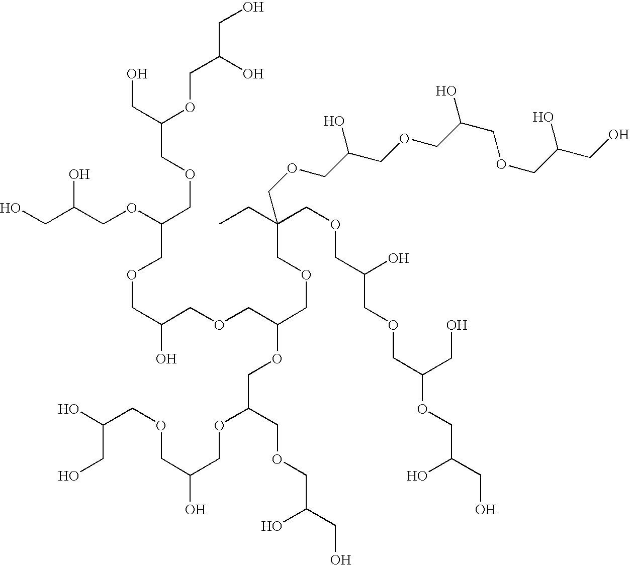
OCC(COC(COCC(CO)OCC(O)CO)COCC(O)COCC(COCC(CC)(COCC(COCC(OCC(CO)O)CO)O)COCC(COCC(COCC(CO)O)O)O)OCC(OCC(O)COCC(O)CO)COCC(CO)O)O
